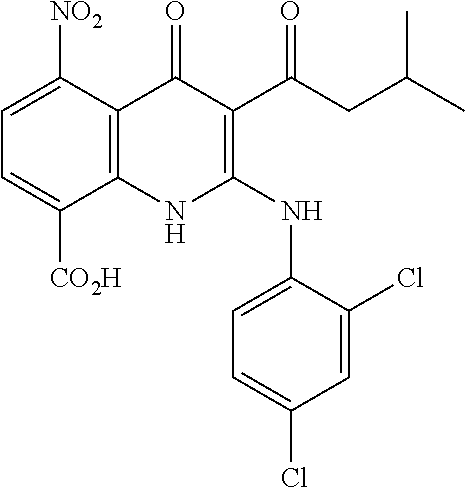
C1=C([NO2])C2=C(C([CO2H])=C1)NC(NC1=CC=C(Cl)C=C1Cl)=C(C(CC(C)C)=O)C2=O
